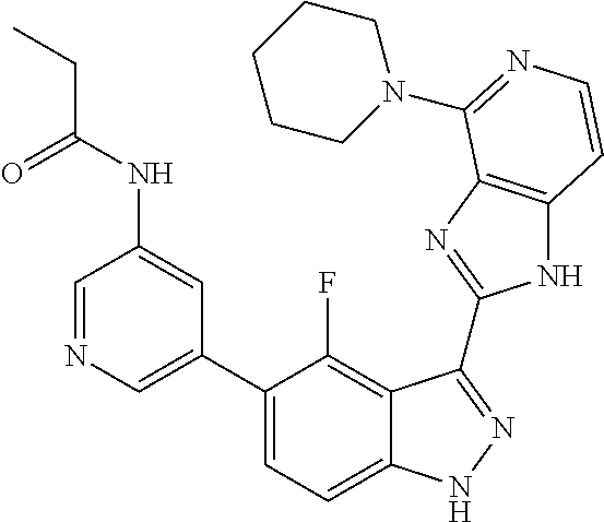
C1=C(C2=CC=C3C(=C2F)C(C2=NC4=C(N2)C=CN=C4N2CCCCC2)=NN3)C=C(NC(=O)CC)C=N1
